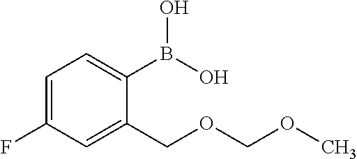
C1=C(F)C=C(COCOC)C(B(O)O)=C1
